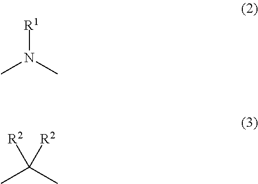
CN(C)[R1].CC(C)([R2])[R2]
